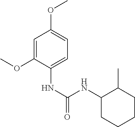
C1=C(OC)C(NC(NC2CCCCC2C)=O)=CC=C1OC
